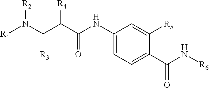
C1(NC(C(C(N([R1])[R2])[R3])[R4])=O)=CC=C(C(N[R6])=O)C([R5])=C1
